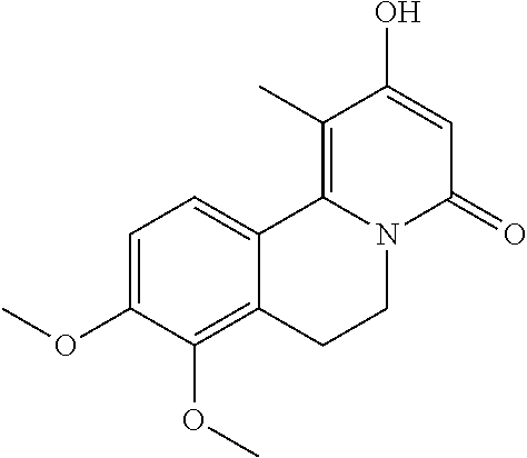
C1=C(OC)C(OC)=C2C(=C1)C1=C(C)C(O)=CC(=O)N1CC2
